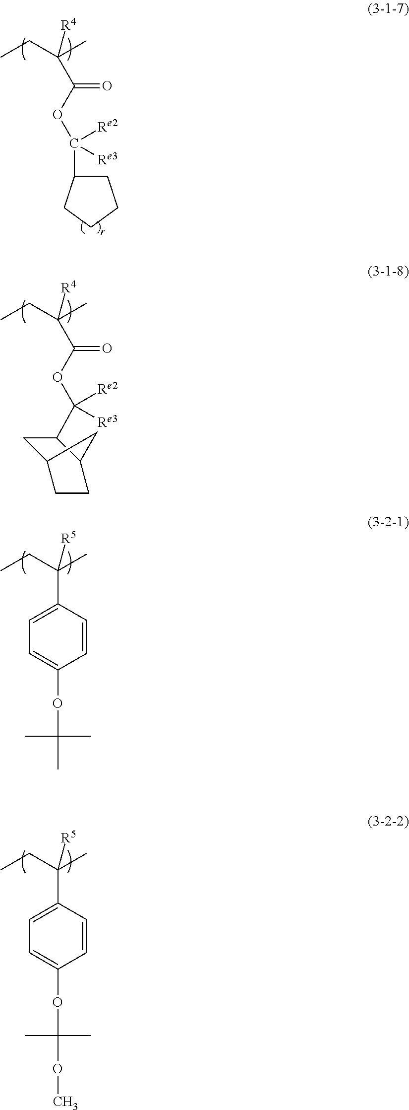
CCC(C)([R4])C(OC([Re2])([Re3])C1CCCC1)=O.CCC(C)([R4])C(OC([Re2])([Re3])C1CC2CCC1C2)=O.CCC(C)([R5])C1=CC=C(OC(C)(C)C)C=C1.CCC(C)([R5])C1=CC=C(OC(C)(C)OC)C=C1
